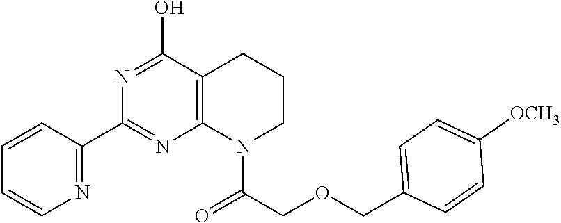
C1=CC(C2=NC3=C(C(O)=N2)CCCN3C(COCC2=CC=C([OCH3])C=C2)=O)=NC=C1
